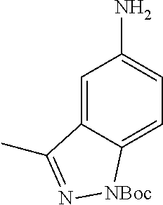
C1=C2C(=CC=C1N)[NBoc]N=C2C
